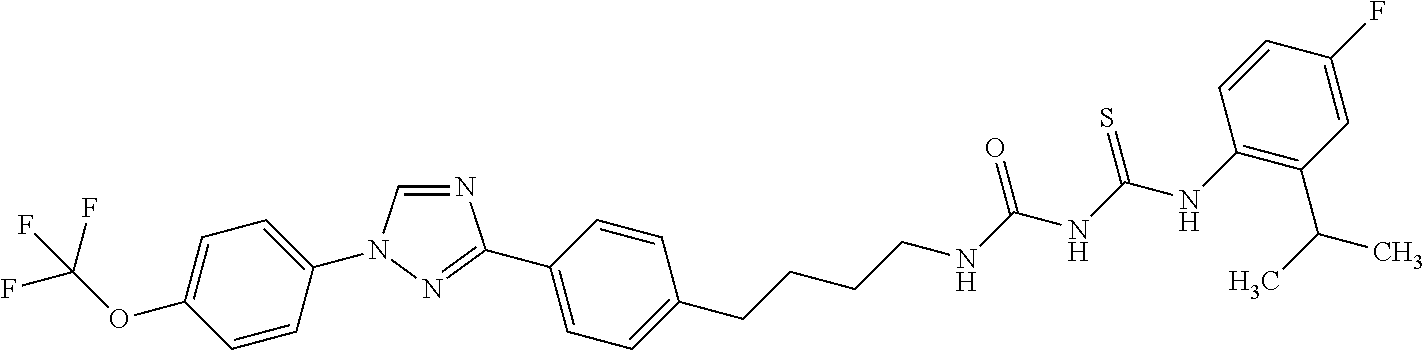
C1=CC(N2C=NC(C3=CC=C(CCCCNC(NC(NC4=C(C(C)C)C=C(F)C=C4)=S)=O)C=C3)=N2)=CC=C1OC(F)(F)F
